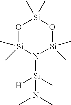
O1[Si](C)(C)N([Si]([H])(C)N(C)C)[Si](C)(C)O[Si]1(C)C
